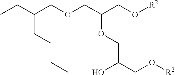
O(CC(CO[R2])OCC(CO[R2])O)CC(CCCC)CC
